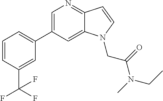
C1=CC(C(F)(F)F)=CC(C2=CN=C3C(=C2)N(CC(=O)N(C)CC)C=C3)=C1
